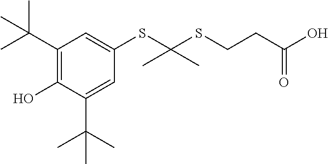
C1(C(C)(C)C)=C(O)C(C(C)(C)C)=CC(SC(SCCC(O)=O)(C)C)=C1
